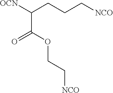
O=C(C(CCC[NCO])[OCN])OCC[NCO]
